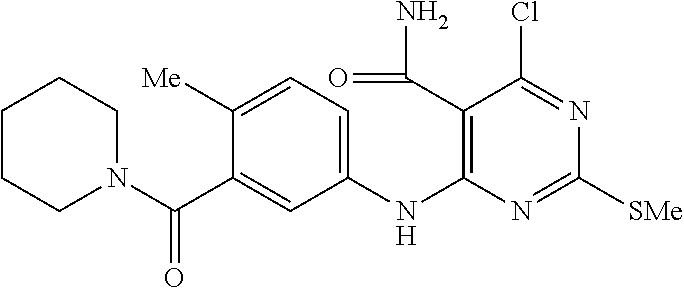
C1(NC2=C(C(N)=O)C(Cl)=NC([SMe])=N2)=CC=C([Me])C(C(N2CCCCC2)=O)=C1
